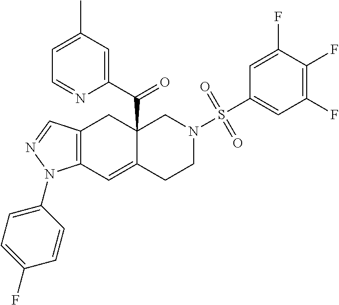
C12=C(C=NN1C1=CC=C(F)C=C1)CC1(C(=O)C3=CC(C)=CC=N3)C(=C2)CCN(S(C2=CC(F)=C(F)C(F)=C2)(=O)=O)C1
